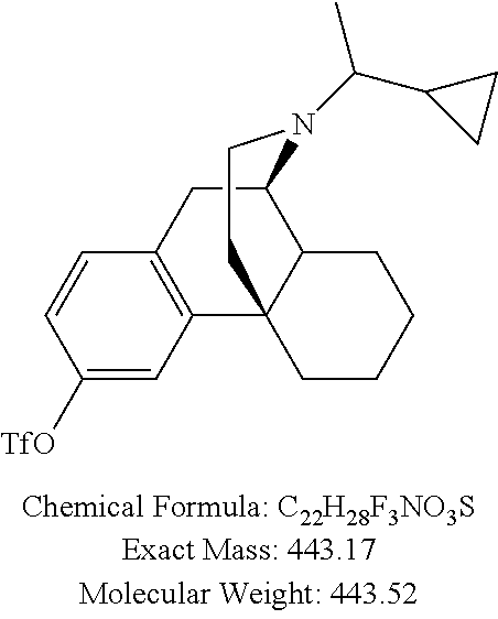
C1([TfO])=CC2=C(C=C1)CC1C3C2(CCN1C(C1CC1)C)CCCC3
